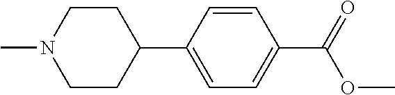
C1CC(C2=CC=C(C(=O)OC)C=C2)CCN1C
